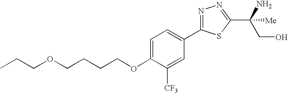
O(CCCCOC1=CC=C(C2=NN=C(C(CO)(N)[Me])S2)C=C1[CF3])CCC
